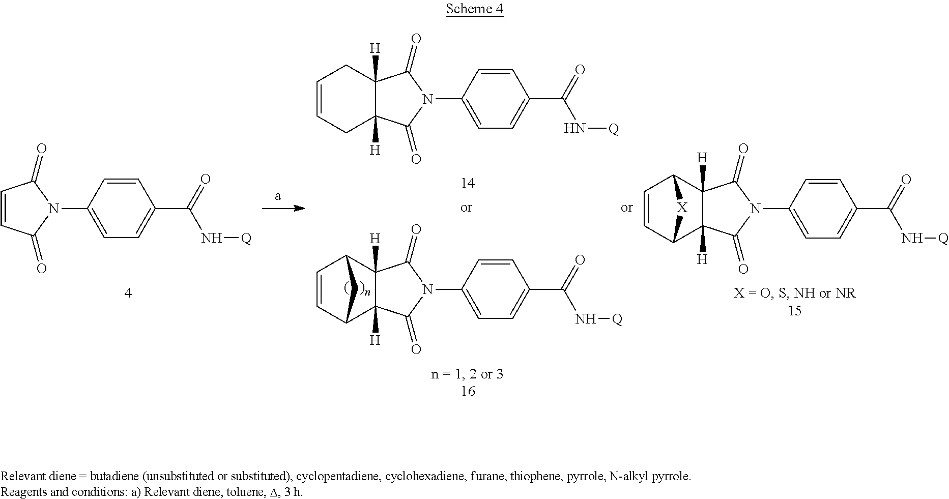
C1=CC(N2C(=O)C3([H])C([H])(C2=O)CC=CC3)=CC=C1C(=O)N[Q].C1=CC(N2C(=O)C=CC2=O)=CC=C1C(=O)N[Q].C1=CC(N2C(=O)C3([H])C([H])(C2=O)C2C=CC3C2)=CC=C1C(=O)N[Q].C1=CC(N2C(=O)C3([H])C([H])(C2=O)C2C=CC3[X]2)=CC=C1C(=O)N[Q]
